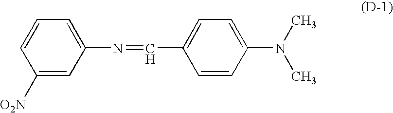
C1([O2N])=CC(N=CC2=CC=C(N(C)C)C=C2)=CC=C1
